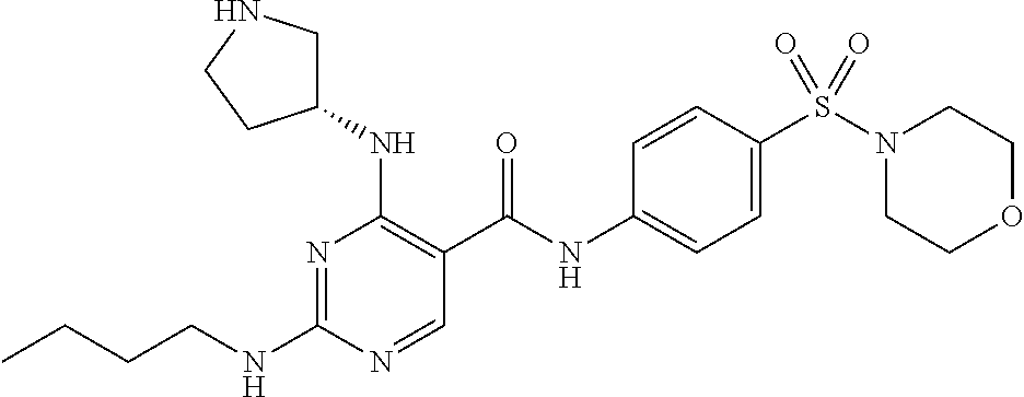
C(NC1=NC(NC2CNCC2)=C(C(NC2=CC=C(S(N3CCOCC3)(=O)=O)C=C2)=O)C=N1)CCC
